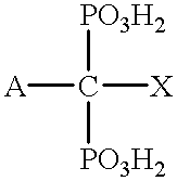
[A]C([X])([PO3H2])[PO3H2]
